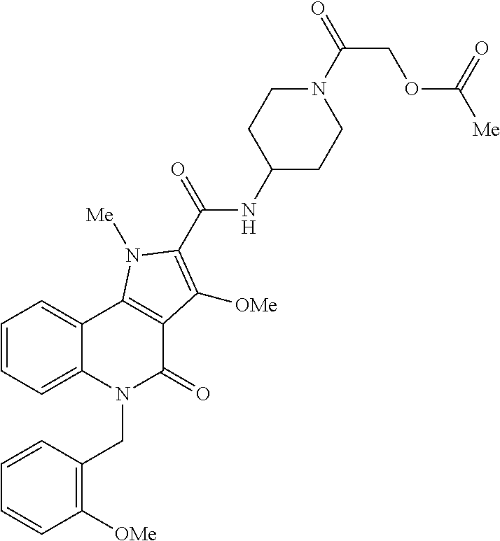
C1=CC=C2C(=C1)C1=C(C(=O)N2CC2=C([OMe])C=CC=C2)C([OMe])=C(C(NC2CCN(C(COC([Me])=O)=O)CC2)=O)N1[Me]
